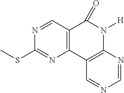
C12=C(C3=C(N([H])C1=O)N=CN=C3)N=C(SC)N=C2
